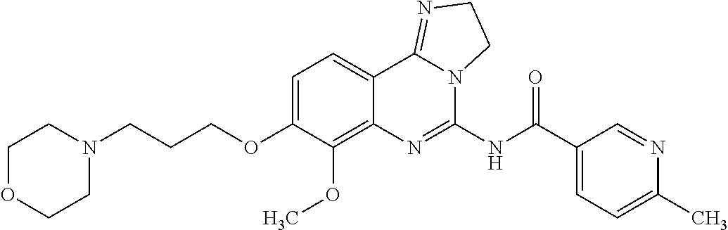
C1OCCN(CCCOC2=CC=C3C(=C2OC)N=C(NC(C2=CC=C(C)N=C2)=O)N2C3=NCC2)C1
